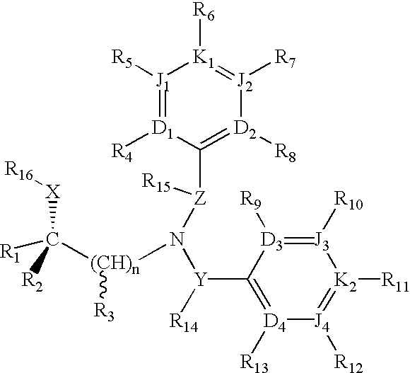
[J1]1([R5])=[D1]([R4])C([Z](N([Y]([R14])C2=[D4]([R13])[J4]([R12])=[K2]([R11])[J3]([R10])=[D3]2[R9])[(CH)n](C([X][R16])([R1])[R2])[R3])[R15])=[D2]([R8])[J2]([R7])=[K1]1[R6]
